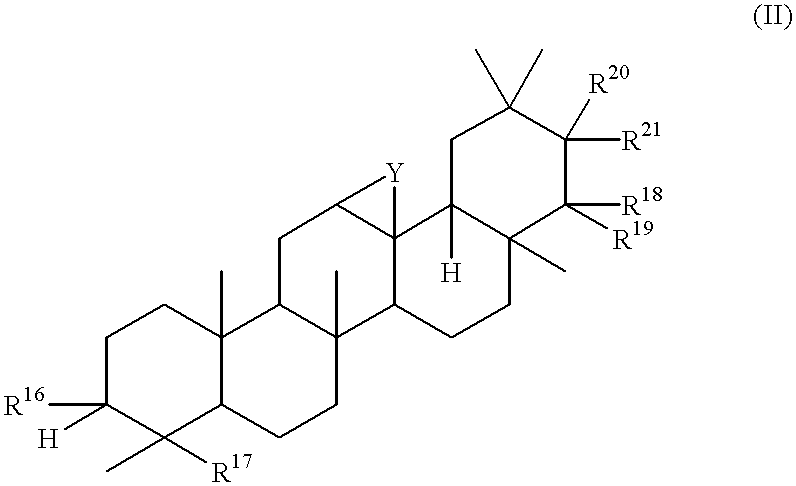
C1C([R16])([H])C(C)([R17])C2C(C)(C1)C1C(C)(CC2)C2C3(C(C1)[Y]3)C1([H])C(C)(CC2)C([R19])([R18])C([R21])([R20])C(C)(C)C1
